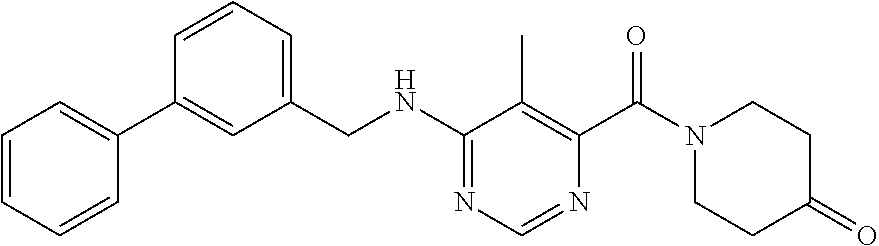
C1=CC=CC(C2=CC(CNC3=NC=NC(C(N4CCC(=O)CC4)=O)=C3C)=CC=C2)=C1
